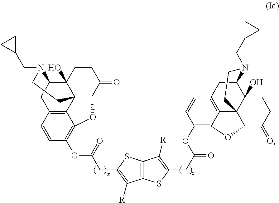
C12=C(C([R])=C(CC(=O)OC3=C4C5=C(C=C3)CC3C6(O)C5(C(C(=O)CC6)O4)CCN3CC3CC3)S1)SC(CC(OC1=C3C4=C(C=C1)CC1C5(O)C4(C(C(=O)CC5)O3)CCN1CC1CC1)=O)=C2[R]
